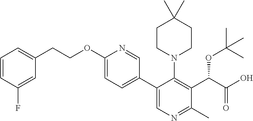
C1=CC(F)=CC(CCOC2=CC=C(C3=CN=C(C)C(C(C(O)=O)OC(C)(C)C)=C3N3CCC(C)(C)CC3)C=N2)=C1
